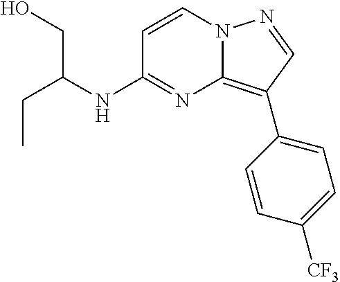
CCC(CO)NC1=NC2=C(C3=CC=C([CF3])C=C3)C=NN2C=C1
